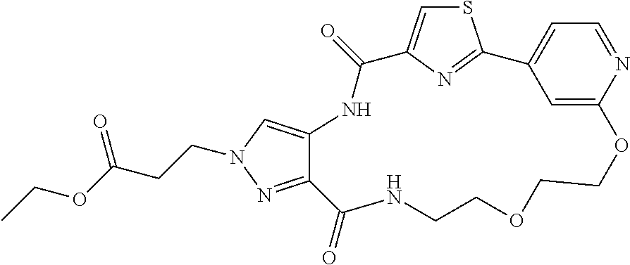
S1C=C2N=C1C1=CC=NC(=C1)OCCOCCNC(=O)C1=NN(CCC(OCC)=O)C=C1NC2=O
